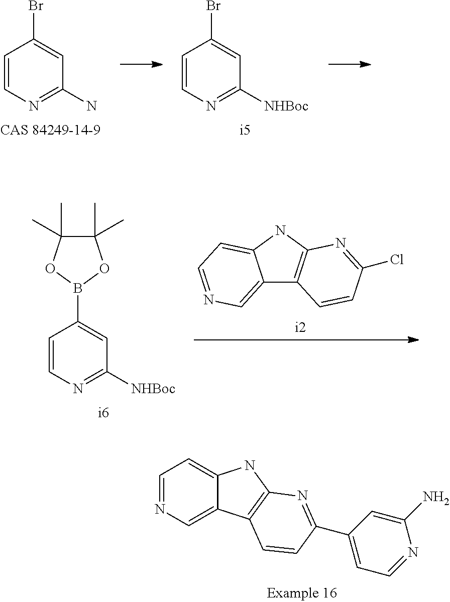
C1=CN=C([NHBoc])C=C1Br.C1=CN=C(N)C=C1Br.C12=CN=CC=C1NC1=C2C=CC(Cl)=N1.C1=CN=C([NHBoc])C=C1B1OC(C)(C)C(C)(C)O1.C1=NC=C2C(=C1)NC1=C2C=CC(C2=CC=NC(N)=C2)=N1
